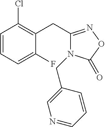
C1=CC=C(F)C(CC2=NOC(=O)N2CC2=CN=CC=C2)=C1Cl
